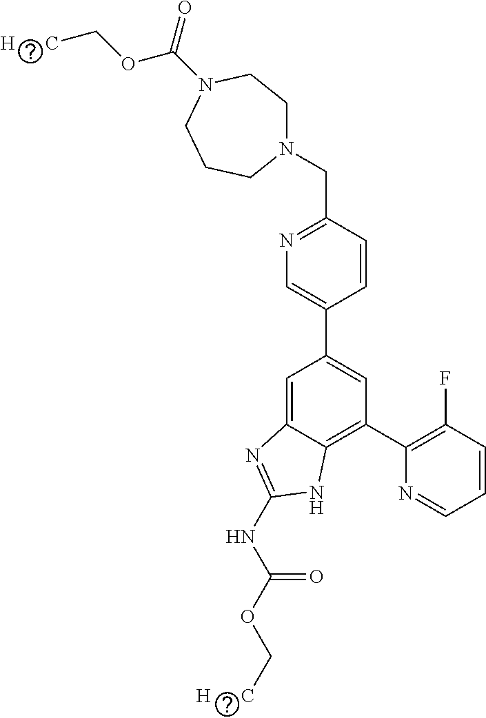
C1=CC(CN2CCN(C(=O)OC[H      C])CCC2)=NC=C1C1=CC(C2=C(F)C=CC=N2)=C2C(=C1)N=C(NC(OC[H      C])=O)N2
